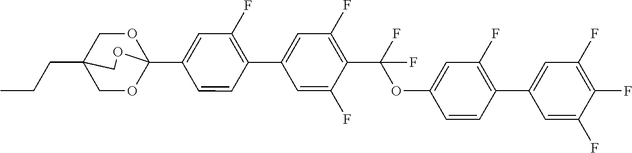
C(CC12COC(C3=CC(F)=C(C4=CC(F)=C(C(OC5=CC(F)=C(C6=CC(F)=C(F)C(F)=C6)C=C5)(F)F)C(F)=C4)C=C3)(OC1)OC2)C
